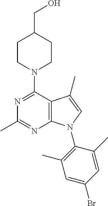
C1CN(C2=NC(C)=NC3=C2C(C)=CN3C2=C(C)C=C(Br)C=C2C)CCC1CO
